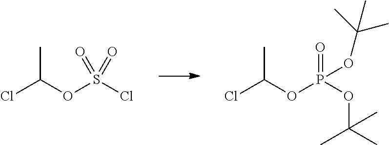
CC(Cl)OS(=O)(Cl)=O.CC(Cl)OP(=O)(OC(C)(C)C)OC(C)(C)C
